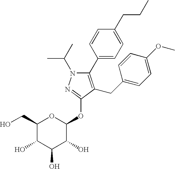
N1(C(C)C)C(C2=CC=C(CCC)C=C2)=C(CC2=CC=C(OC)C=C2)C(OC2OC(CO)C(O)C(O)C2O)=N1
